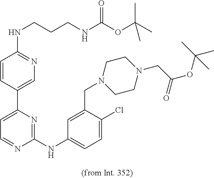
C1=C(C2=CC=NC(NC3=CC=C(Cl)C(CN4CCN(CC(=O)OC(C)(C)C)CC4)=C3)=N2)C=CC(NCCCNC(OC(C)(C)C)=O)=N1
